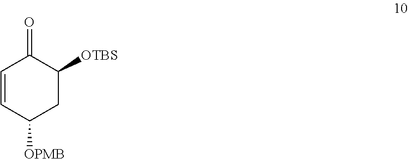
C1=CC([OPMB])CC([OTBS])C1=O
